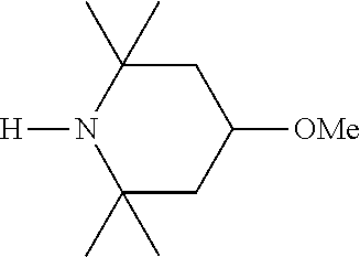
[H]N1C(C)(C)CC([OMe])CC1(C)C
